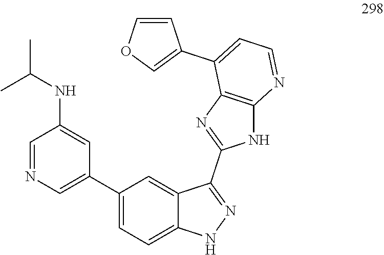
C1(NC(C)C)=CC(C2=CC=C3C(=C2)C(C2=NC4=C(N2)N=CC=C4C2=COC=C2)=NN3)=CN=C1
